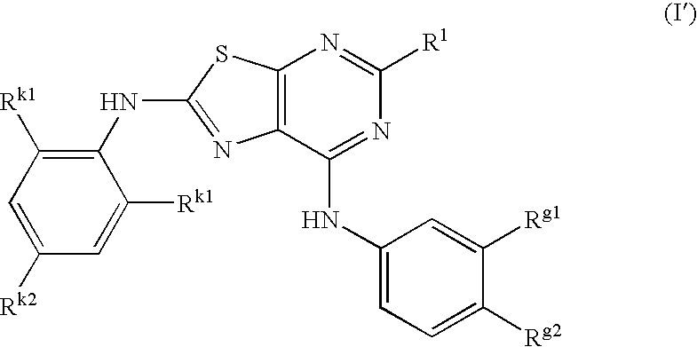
N1=C(NC2=C([Rk1])C=C([Rk2])C=C2[Rk1])SC2=C1C(NC1=CC=C([Rg2])C([Rg1])=C1)=NC([R1])=N2
